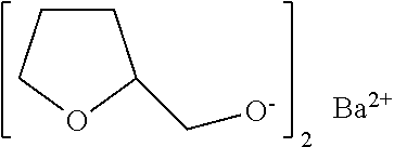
C1CCOC1C[O-].[Ba]
